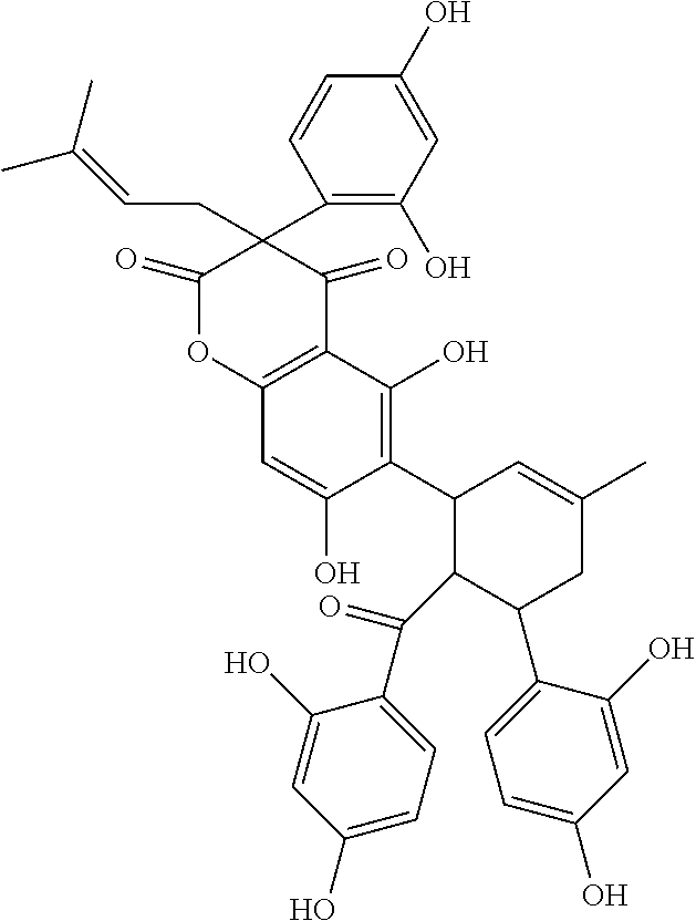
C1(C2(CC=C(C)C)C(=O)OC3=C(C2=O)C(O)=C(C2C(C(C4=CC=C(O)C=C4O)=O)C(C4=CC=C(O)C=C4O)CC(C)=C2)C(O)=C3)=C(O)C=C(O)C=C1
